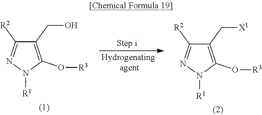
C1(C[X1])=C(O[R3])N([R1])N=C1[R2].C1(CO)=C(O[R3])N([R1])N=C1[R2]
